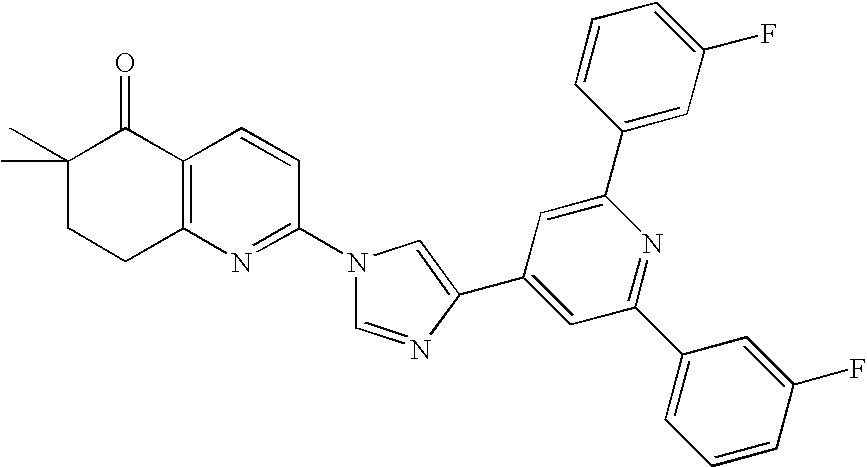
C1(C)(C)CCC2=C(C1=O)C=CC(N1C=NC(C3=CC(C4=CC=CC(F)=C4)=NC(C4=CC(F)=CC=C4)=C3)=C1)=N2
